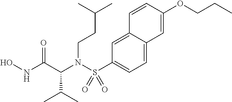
C(N(C(C(C)C)C(NO)=O)S(C1=CC=C2C(=C1)C=CC(OCCC)=C2)(=O)=O)CC(C)C
